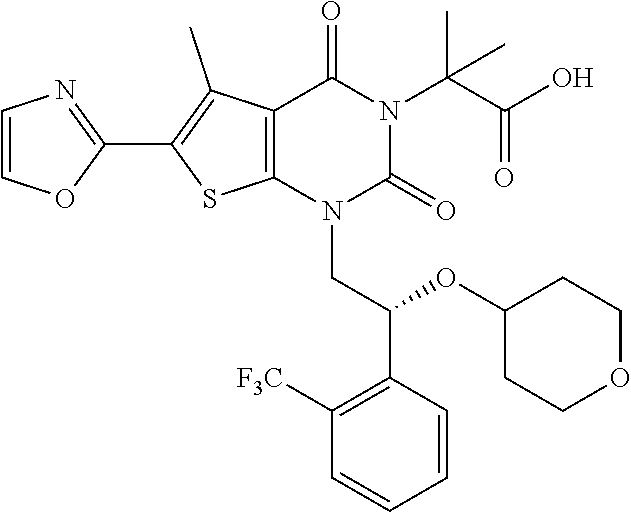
C12=C(N(CC(C3=C([F3C])C=CC=C3)OC3CCOCC3)C(=O)N(C(C(O)=O)(C)C)C1=O)SC(C1=NC=CO1)=C2C
